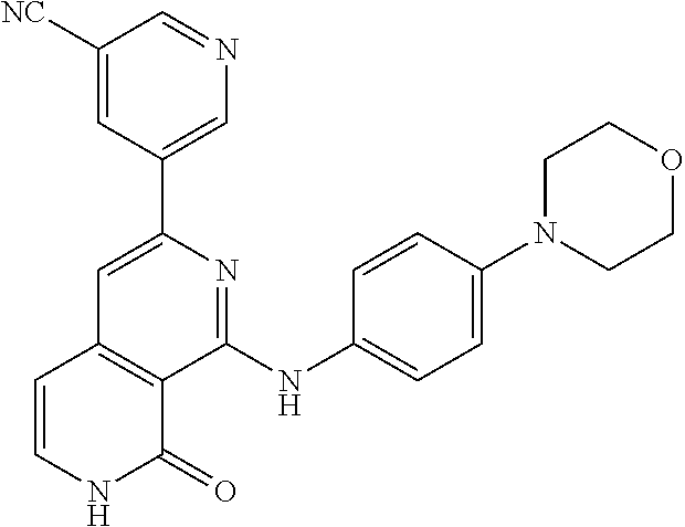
C1(C2=CN=CC([NC])=C2)=CC2=C(C(NC3=CC=C(N4CCOCC4)C=C3)=N1)C(=O)NC=C2
